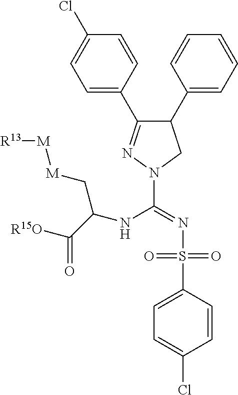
C1(C2=CC=CC=C2)C(C2=CC=C(Cl)C=C2)=NN(C(=NS(C2=CC=C(Cl)C=C2)(=O)=O)NC(C(=O)[R15O])C[M][M][R13])C1
